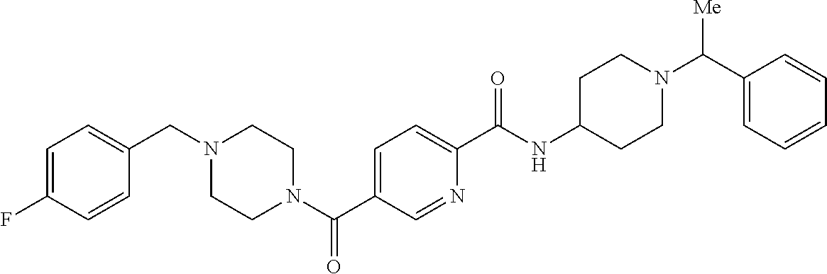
C1(F)=CC=C(CN2CCN(C(C3=CC=C(C(NC4CCN(C(C5=CC=CC=C5)[Me])CC4)=O)N=C3)=O)CC2)C=C1
